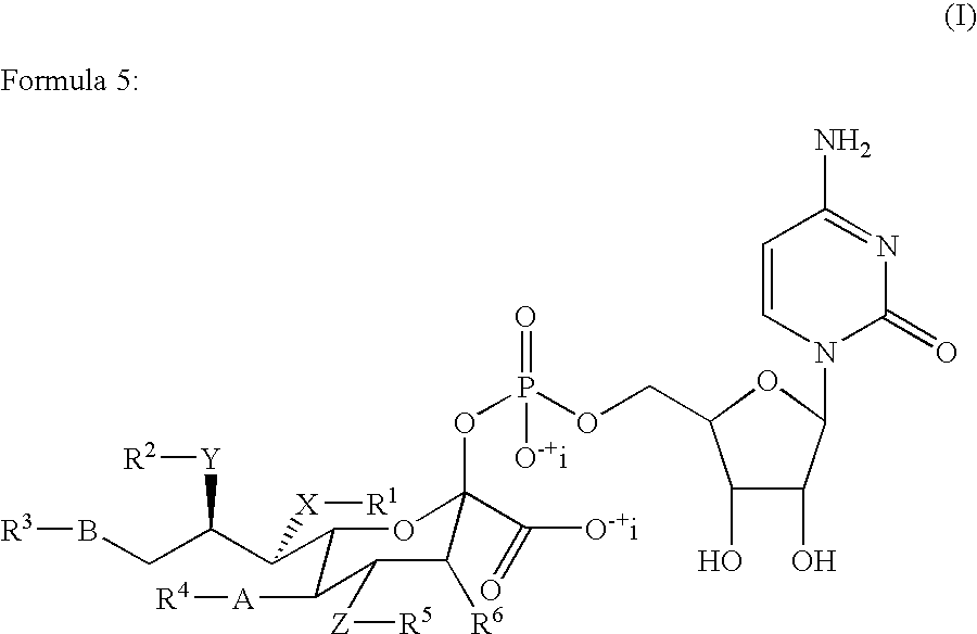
C1(C(C(CB[R3])[Y][R2])[X][R1])C([A][R4])C([Z][R5])C([R6])C(C([O-+i])=O)(OP(=O)([O-+i])OCC2C(O)C(O)C(N3C(=O)N=C(N)C=C3)O2)O1
